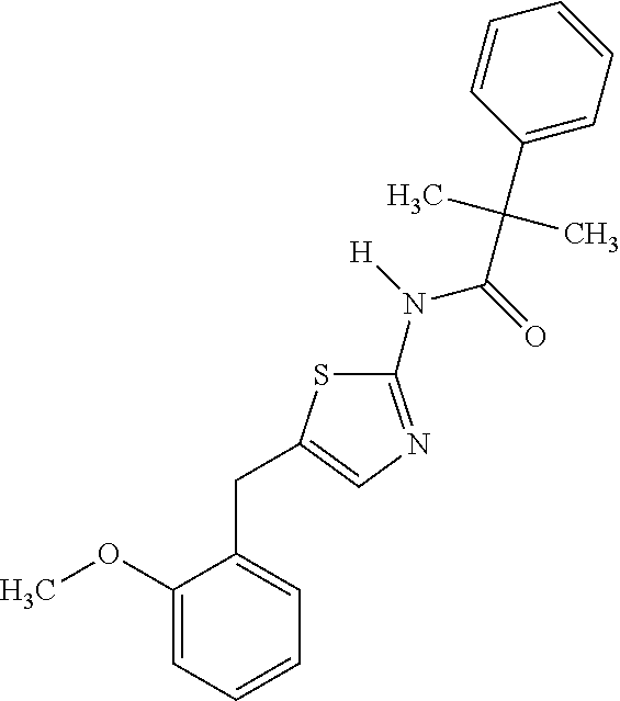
C1(OC)=CC=CC=C1CC1=CN=C(N(C(C(C2=CC=CC=C2)(C)C)=O)[H])S1
